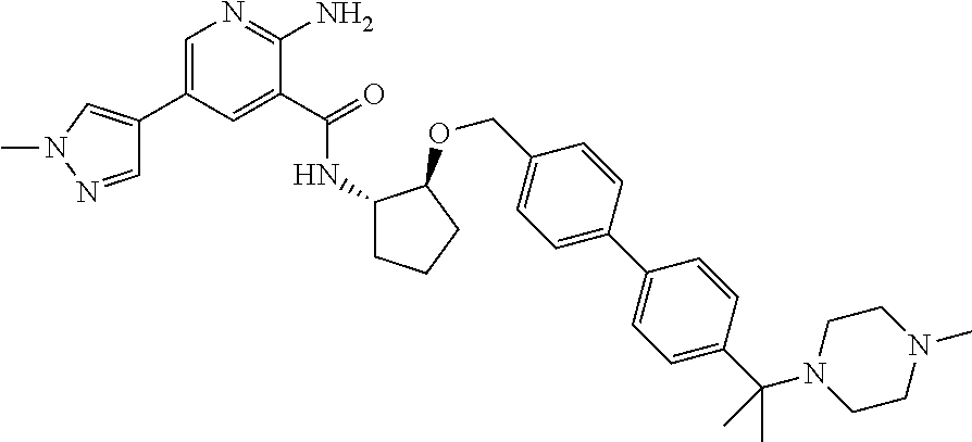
C1=NN(C)C=C1C1=CN=C(N)C(C(=O)NC2CCCC2OCC2=CC=C(C3=CC=C(C(N4CCN(C)CC4)(C)C)C=C3)C=C2)=C1
